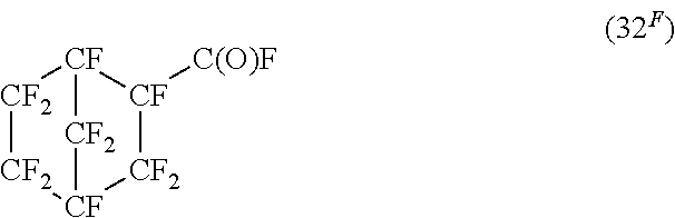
[CF2]1[CF2][CF]2[CF2][CF]([C(O)F])[CF]1[CF2]2
